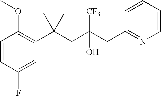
C1=CC(F)=CC(C(CC(CC2=NC=CC=C2)([CF3])O)(C)C)=C1OC
